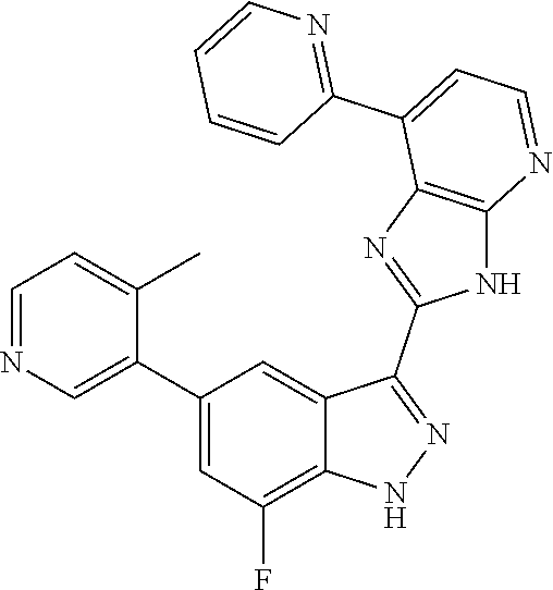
C1=NC=C(C2=CC(F)=C3C(=C2)C(C2=NC4=C(N2)N=CC=C4C2=NC=CC=C2)=NN3)C(C)=C1
